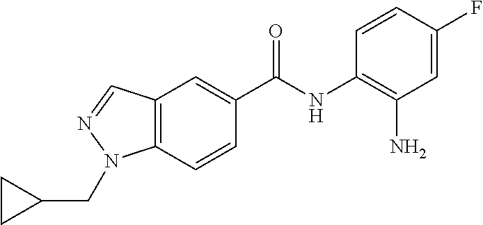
C12=C(C=CC(C(NC3=C(N)C=C(F)C=C3)=O)=C1)N(CC1CC1)N=C2
